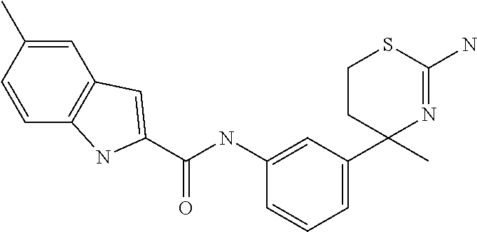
C1(NC(=O)C2=CC3=C(C=CC(C)=C3)N2)=CC(C2(C)N=C(N)SCC2)=CC=C1
